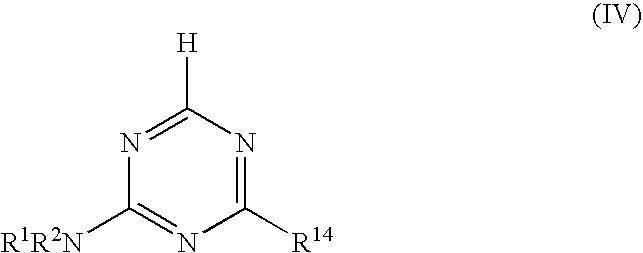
C1([R14])=NC([H])=NC([R1R2N])=N1
